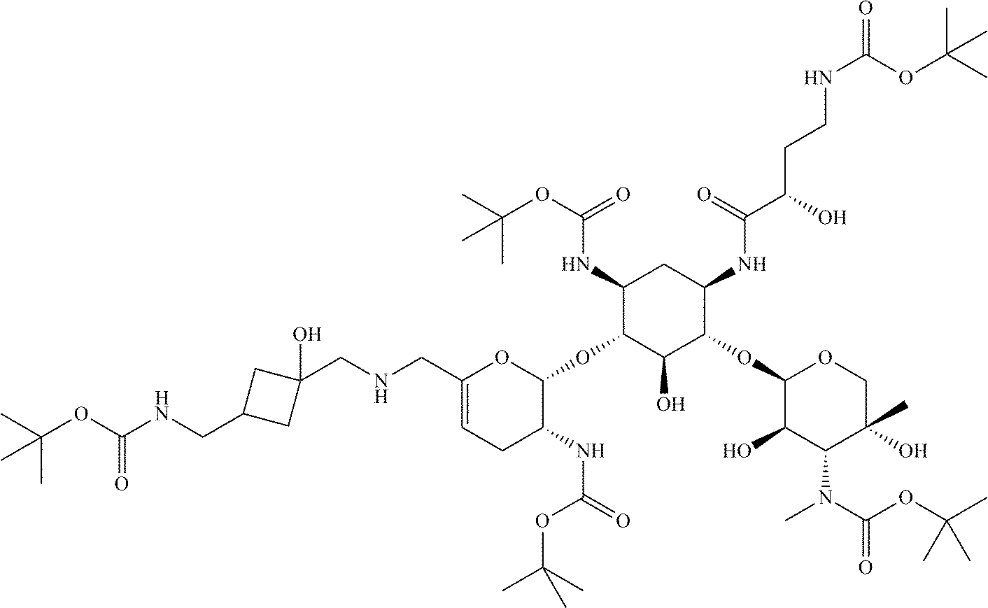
C1(CNCC2(O)CC(CNC(OC(C)(C)C)=O)C2)=CCC(NC(OC(C)(C)C)=O)C(OC2C(NC(=O)OC(C)(C)C)CC(NC(=O)C(O)CCNC(=O)OC(C)(C)C)C(OC3C(O)C(N(C)C(=O)OC(C)(C)C)C(C)(O)CO3)C2O)O1
